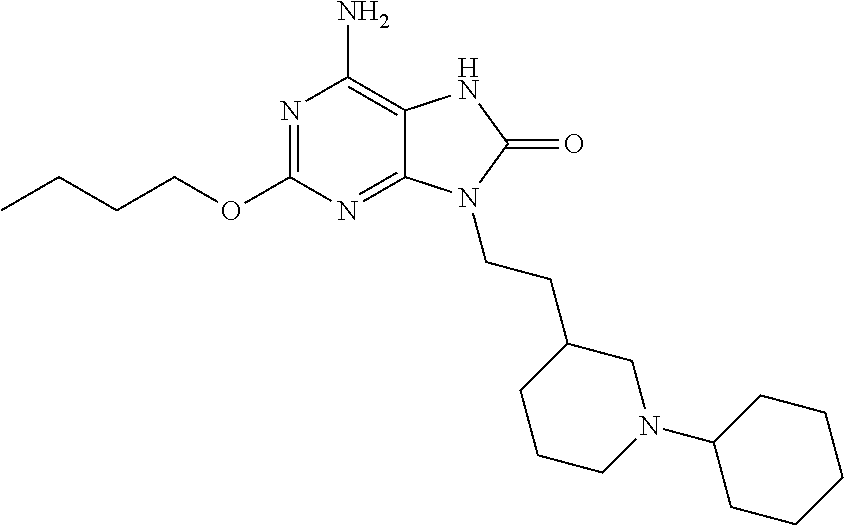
N1=C(OCCCC)N=C2C(=C1N)NC(=O)N2CCC1CCCN(C2CCCCC2)C1
